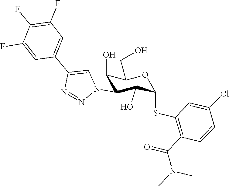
C1(F)=CC(C2=CN(C3C(O)C(SC4=C(C(N(C)C)=O)C=CC(Cl)=C4)OC(CO)C3O)N=N2)=CC(F)=C1F
